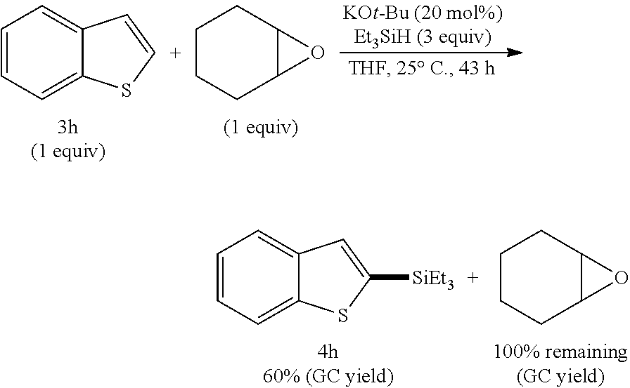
C1=CC=C2C(=C1)C=[C+]S2.C1CCC2C(C1)O2.C1CCC2C(C1)O2.C1=CC=C2C(=C1)C=C([SiEt3])S2
